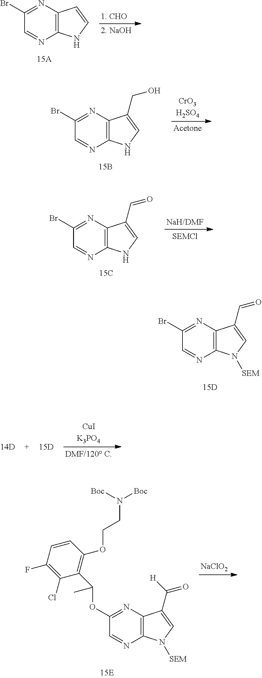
C1(Br)=NC2=C(N=C1)N([SEM])C=C2C=O.C1(Br)=NC2=C(N=C1)NC=C2.C1(Br)=NC2=C(N=C1)NC=C2CO.C1(Br)=NC2=C(N=C1)NC=C2C=O.[SEMCl].C1(OC(C2=C(OCCN([Boc])[Boc])C=CC(F)=C2Cl)C)=NC2=C(N=C1)N([SEM])C=C2C([H])=O.[NaClO2]
